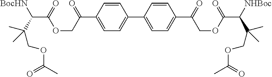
C1=CC(C(COC(C(C(C)(COC(C)=O)C)[BocHN])=O)=O)=CC=C1C1=CC=C(C(=O)COC(C([NHBoc])C(C)(C)COC(C)=O)=O)C=C1
